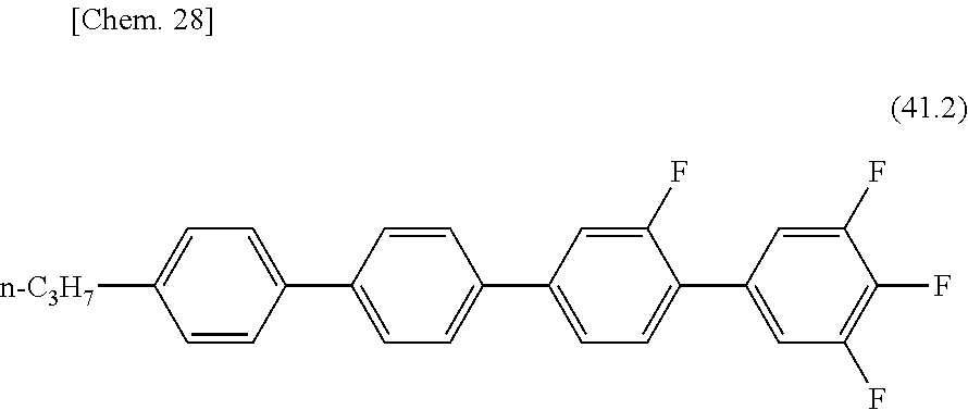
[n-C3H7]C1=CC=C(C2=CC=C(C3=CC=C(C4=CC(F)=C(F)C(F)=C4)C(F)=C3)C=C2)C=C1
